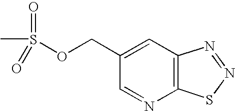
C1(COS(C)(=O)=O)=CC2=C(N=C1)SN=N2
